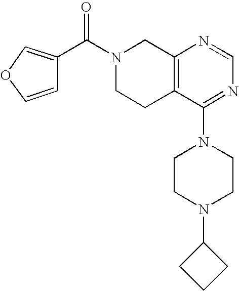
C1(C(N2CCC3=C(C2)N=CN=C3N2CCN(C3CCC3)CC2)=O)=COC=C1
